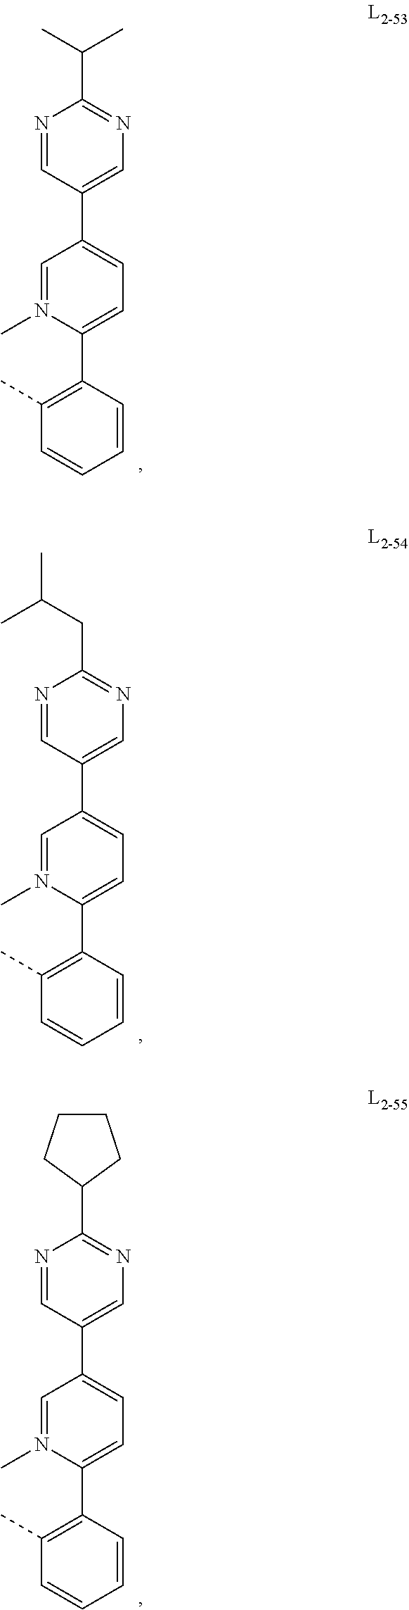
C1(C2=CN=C(C(C)C)N=C2)=CC=C(C2=C(C)C=CC=C2)N(C)=C1.C1(C2=CN=C(CC(C)C)N=C2)=CC=C(C2=C(C)C=CC=C2)N(C)=C1.C1(C2=CN=C(C3CCCC3)N=C2)=CC=C(C2=C(C)C=CC=C2)N(C)=C1
